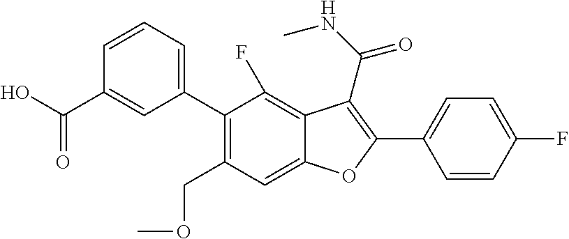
C1(C2=CC=CC(C(=O)O)=C2)=C(COC)C=C2C(=C1F)C(C(=O)NC)=C(C1=CC=C(F)C=C1)O2
